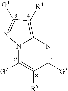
C12=C([R4])C([G1])=NN1C([G2])=C([R5])C([G3])=N2
